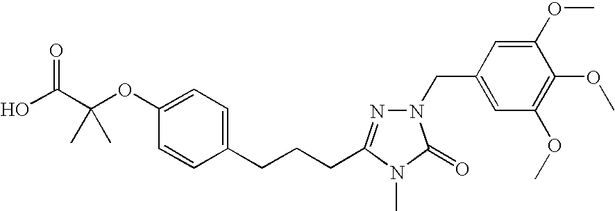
OC(C(OC1=CC=C(CCCC2=NN(CC3=CC(OC)=C(OC)C(OC)=C3)C(=O)N2C)C=C1)(C)C)=O
